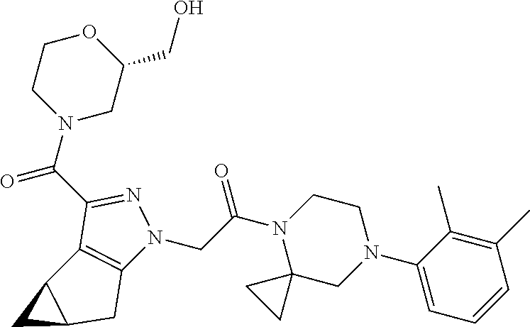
C(C(N1C2(CN(C3=CC=CC(C)=C3C)CC1)CC2)=O)N1C2=C(C(C(N3CC(CO)OCC3)=O)=N1)C1C(C2)C1
